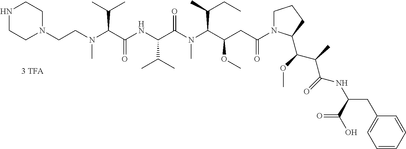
N(C(C(NC(C(N(C(C(CC(N1CCCC1C(C(C)C(NC(CC1=CC=CC=C1)C(=O)O)=O)OC)=O)OC)C(C)CC)C)=O)C(C)C)=O)C(C)C)(CCN1CCNCC1)C
